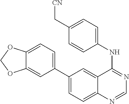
C1(C2=CC=C3C(=C2)OCO3)=CC=C2C(=C1)C(NC1=CC=C(C[CN])C=C1)=NC=N2
